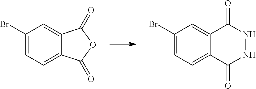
C1(Br)=CC=C2C(=C1)C(=O)OC2=O.C1(Br)=CC=C2C(=C1)C(=O)NNC2=O
